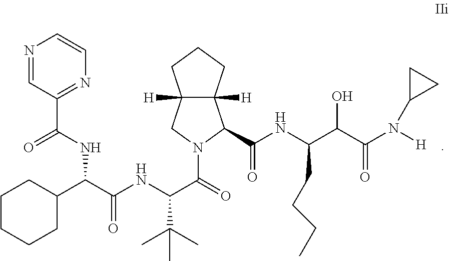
C1CCCC(C(C(NC(C(N2C(C(NC(C(C(=O)N([H])C3CC3)O)CCCC)=O)C3([H])C([H])(C2)CCC3)=O)C(C)(C)C)=O)NC(C2=NC=CN=C2)=O)C1
